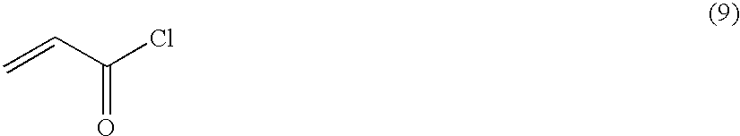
C=CC(Cl)=O
